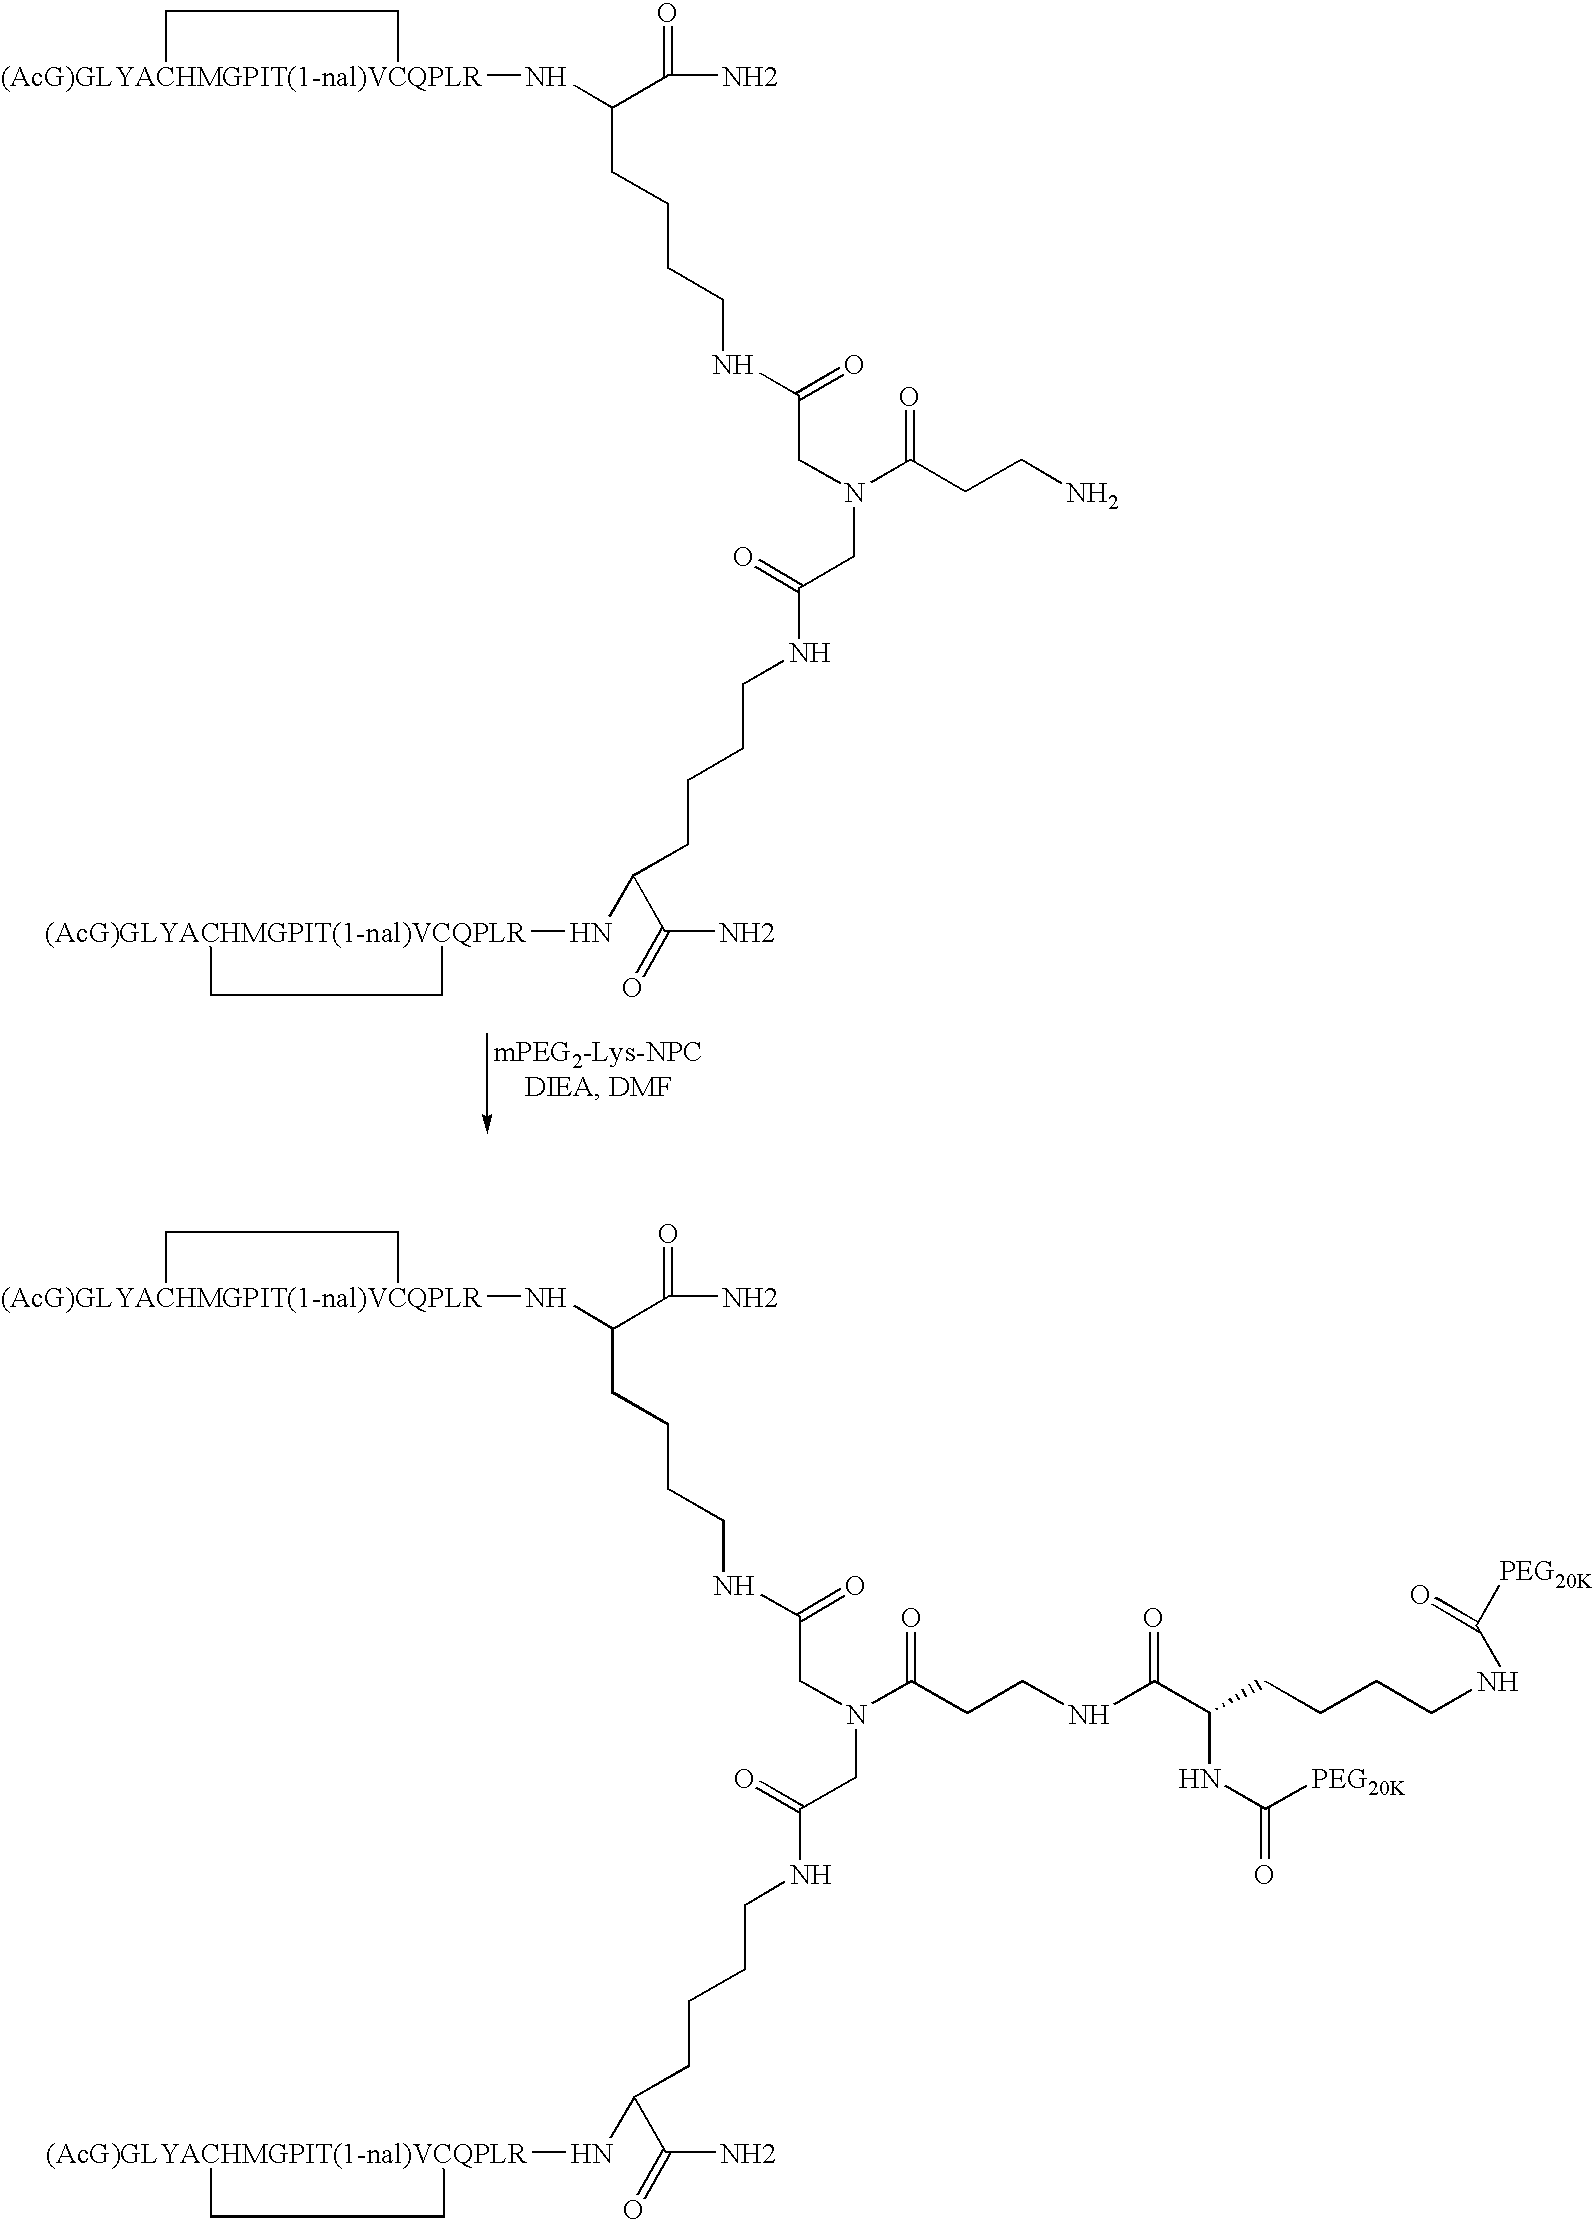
C(NC(=O)CN(CC(NCCCCC(N[(AcG)GLYACHMGPIT(1-nal)VCQPLR]1CC1)C(N)=O)=O)C(=O)CCN)CCCC(N[(AcG)GLYACHMGPIT(1-nal)VCQPLR]1CC1)C(=O)N.C(NC(=O)CN(CC(NCCCCC(N[(AcG)GLYACHMGPIT(1-nal)VCQPLR]1CC1)C(N)=O)=O)C(=O)CCNC(C(NC([PEG20K])=O)CCCCNC(=O)[PEG20K])=O)CCCC(N[(AcG)GLYACHMGPIT(1-nal)VCQPLR]1CC1)C(=O)N
